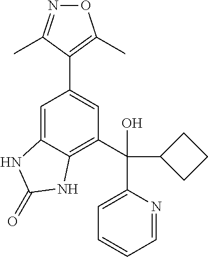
O1N=C(C)C(C2=CC(C(C3CCC3)(O)C3=CC=CC=N3)=C3C(=C2)NC(=O)N3)=C1C
